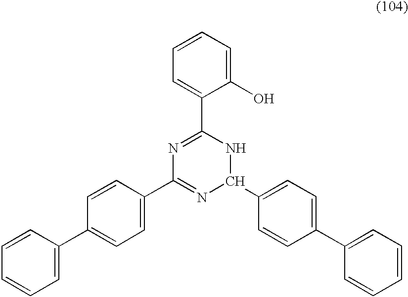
C1=CC=C(C2=CC=C(C3=NC(C4=CC=C(C5=CC=CC=C5)C=C4)NC(C4=CC=CC=C4O)=N3)C=C2)C=C1
